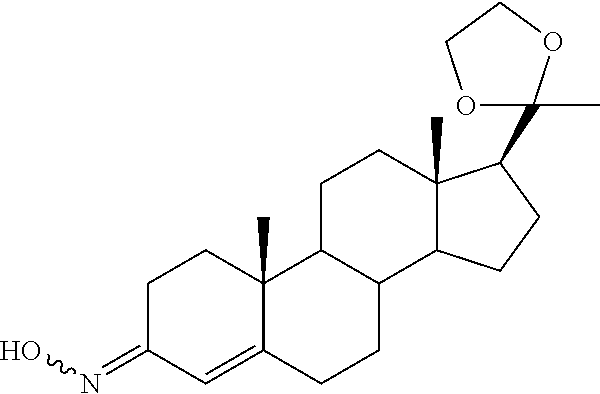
C1C(=NO)C=C2C(C)(C1)C1C(CC2)C2C(C)(CC1)C(C1(C)OCCO1)CC2
